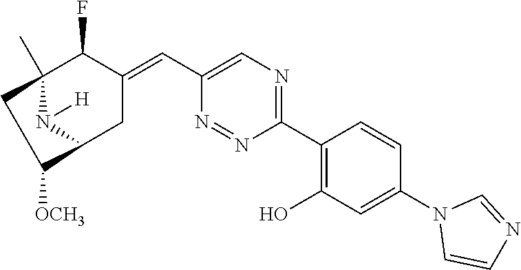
C1(C2=C(O)C=C(N3C=CN=C3)C=C2)=NC=C(C=C2C(F)C3(C)N([H])C(C2)C([OCH3])C3)N=N1
